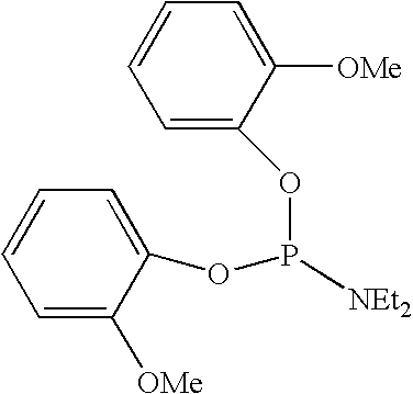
C1=C(OP(OC2=CC=CC=C2[OMe])[NEt2])C([OMe])=CC=C1
